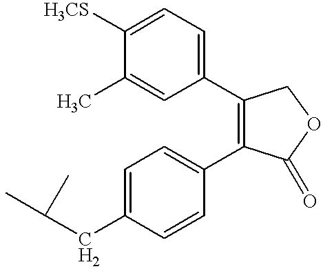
C1=C(C)C([H3CS])=CC=C1C1=C(C2=CC=C(CC(C)C)C=C2)C(=O)OC1
